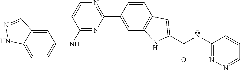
C1=C2C(=CC(NC3=NC(C4=CC5=C(C=C4)C=C(C(NC4=NN=CC=C4)=O)N5)=NC=C3)=C1)C=NN2
